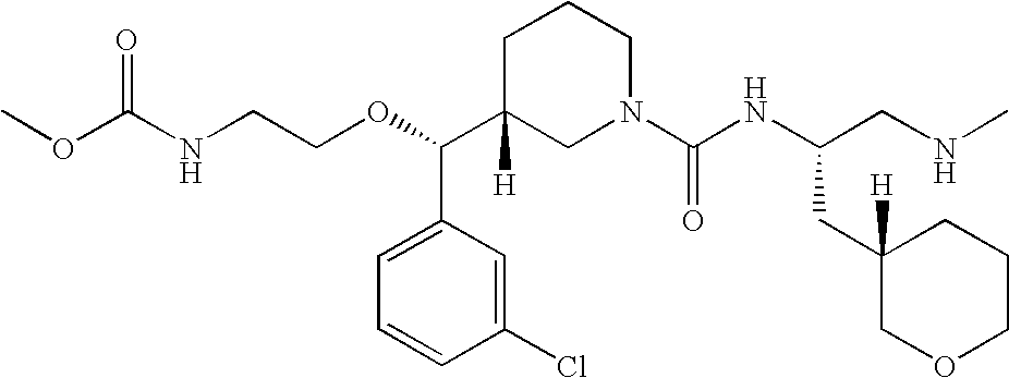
C1C(C(OCCNC(OC)=O)C2=CC=CC(Cl)=C2)([H])CN(C(NC(CNC)CC2([H])COCCC2)=O)CC1
